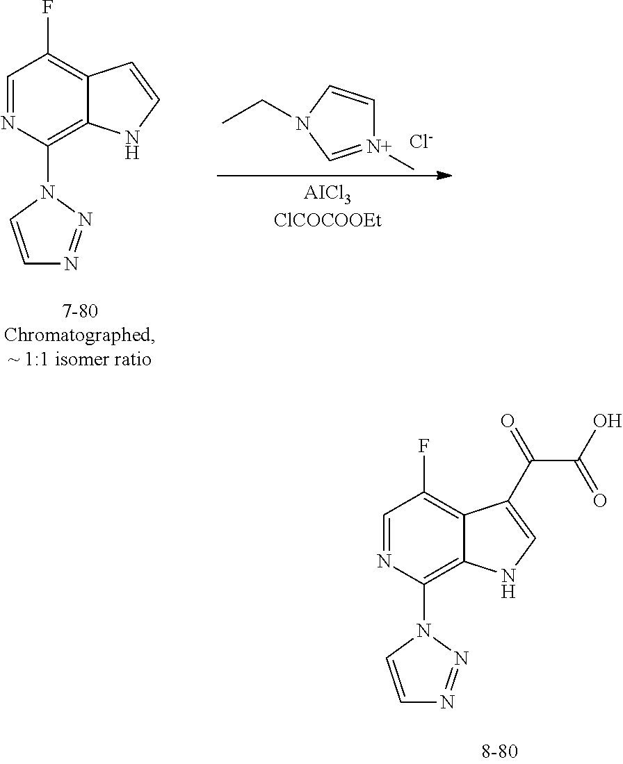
[N+]1(C)=CN(CC)C=C1.[Cl-].C1=NC(N2C=CN=N2)=C2C(=C1F)C=CN2.C1=NC(N2C=CN=N2)=C2C(=C1F)C(C(=O)C(=O)O)=CN2
